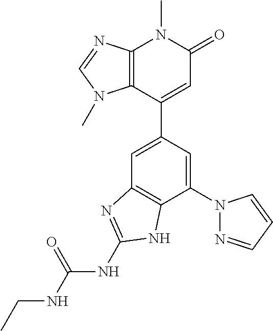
C1=C(C2=CC(=O)N(C)C3=C2N(C)C=N3)C=C(N2N=CC=C2)C2=C1N=C(NC(=O)NCC)N2
